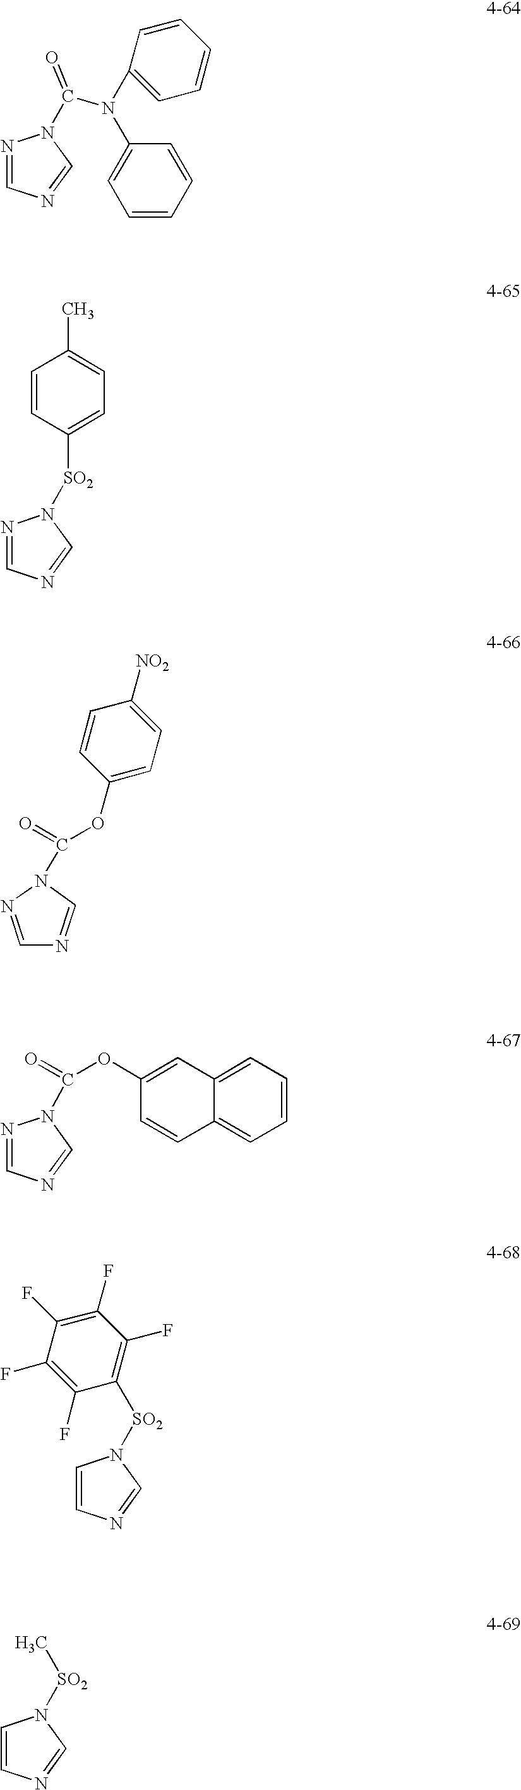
C1=NN(C(N(C2=CC=CC=C2)C2=CC=CC=C2)=O)C=N1.C1=NN([SO2]C2=CC=C(C)C=C2)C=N1.C1=NN(C(=O)OC2=CC=C([NO2])C=C2)C=N1.C1=NN(C(=O)OC2=CC3=CC=CC=C3C=C2)C=N1.C1=CN([SO2]C2=C(F)C(F)=C(F)C(F)=C2F)C=N1.C1=CN([SO2]C)C=N1
